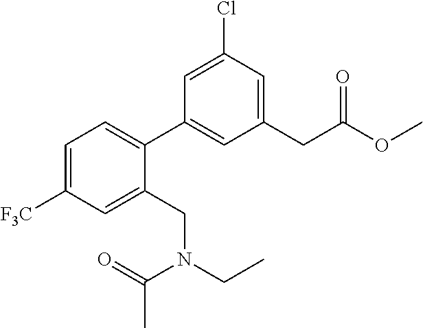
C1=C([F3C])C=C(CN(CC)C(=O)C)C(C2=CC(CC(OC)=O)=CC(Cl)=C2)=C1
